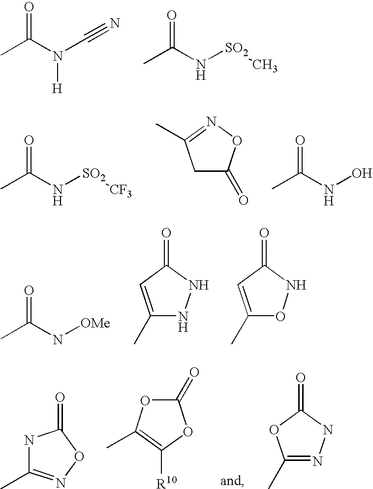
CC(N(C#N)[H])=O.CC(N[SO2]C)=O.CC(N[SO2][CF3])=O.C1C(=O)ON=C1C.CC(NO)=O.CC(N[OMe])=O.C1(C)=CC(=O)NN1.C1(C)=CC(=O)NO1.C1(C)=NNC(=O)O1.CC1=C([R10])OC(=O)O1.N1C(C)=NOC1=O
